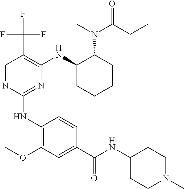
C1(NC2=C(OC)C=C(C(=O)NC3CCN(C)CC3)C=C2)=NC(NC2CCCCC2N(C(=O)CC)C)=C(C(F)(F)F)C=N1
